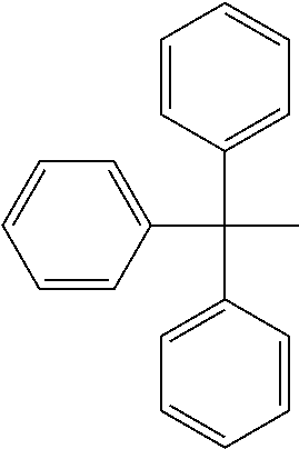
C1=CC(C(C2=CC=CC=C2)(C)C2=CC=CC=C2)=CC=C1
